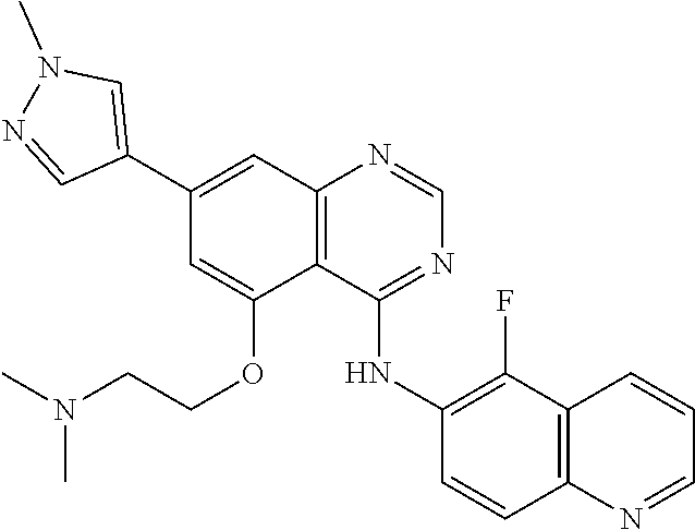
C1=NC2=C(C(OCCN(C)C)=CC(C3=CN(C)N=C3)=C2)C(NC2=C(F)C3=C(N=CC=C3)C=C2)=N1
